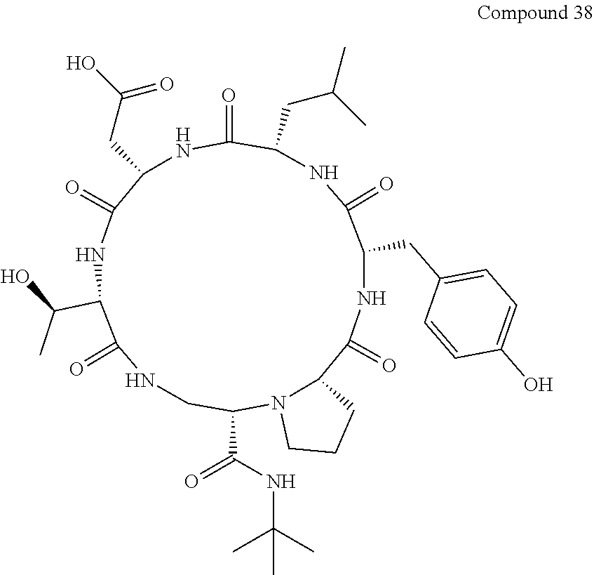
C1(C(=O)NC(C)(C)C)N2C(C(=O)NC(CC3=CC=C(O)C=C3)C(=O)NC(CC(C)C)C(=O)NC(CC(=O)O)C(=O)NC(C(C)O)C(=O)NC1)CCC2
